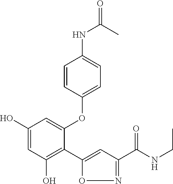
C1(O)=CC(O)=C(C2=CC(C(NCC)=O)=NO2)C(OC2=CC=C(NC(C)=O)C=C2)=C1
